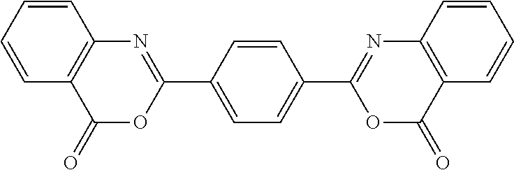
C1=CC=CC2=C1N=C(C1=CC=C(C3=NC4=C(C(=O)O3)C=CC=C4)C=C1)OC2=O
